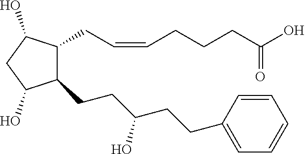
C1(CC=CCCCC(O)=O)C(CCC(CCC2=CC=CC=C2)O)C(O)CC1O
